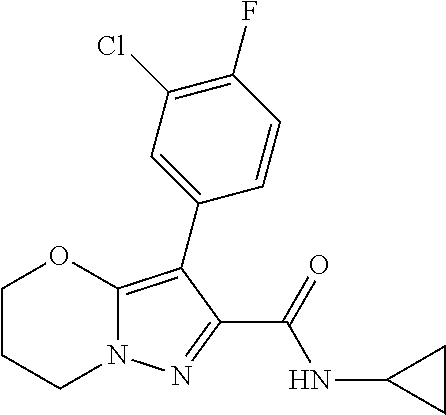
C1CCN2C(=C(C3=CC(Cl)=C(F)C=C3)C(C(=O)NC3CC3)=N2)O1
